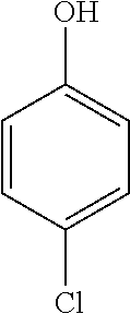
C1=CC(Cl)=CC=C1O
